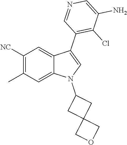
C1([NC])=C(C)C=C2C(=C1)C(C1=C(Cl)C(N)=CN=C1)=CN2C1CC2(C1)COC2
